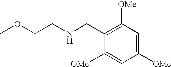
C1([OMe])=CC([OMe])=C(CNCCOC)C([OMe])=C1
